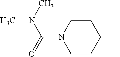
C1CC(C)CCN1C(=O)N(C)C
